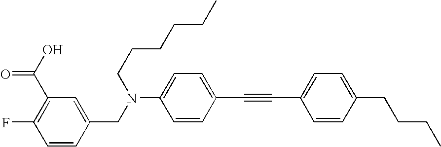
C1(C(O)=O)=C(F)C=CC(CN(C2=CC=C(C#CC3=CC=C(CCCC)C=C3)C=C2)CCCCCC)=C1
